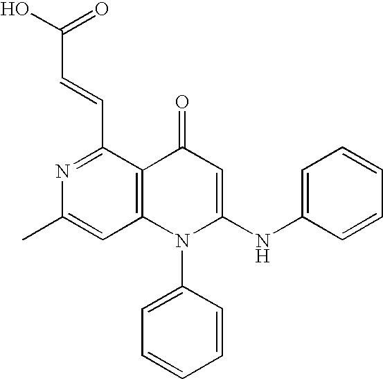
CC1=CC2=C(C(C=CC(O)=O)=N1)C(=O)C=C(NC1=CC=CC=C1)N2C1=CC=CC=C1
